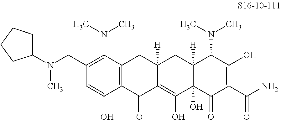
C1(CN(C2CCCC2)C)=C(N(C)C)C2=C(C(O)=C1)C(=O)C1=C(O)C3(O)C([H])(CC1([H])C2)C(N(C)C)C(O)=C(C(N)=O)C3=O
